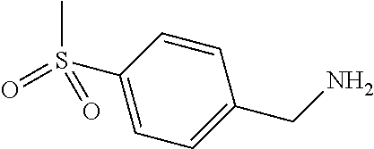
C1=C(CN)C=CC(S(=O)(C)=O)=C1
